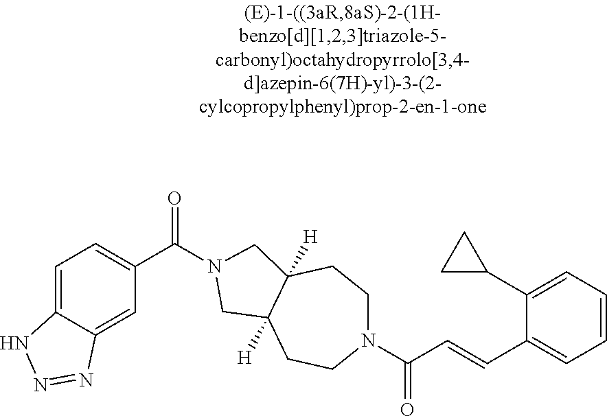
C1=C2C(=CC(C(=O)N3CC4([H])CCN(C(C=CC5=CC=CC=C5C5CC5)=O)CCC4([H])C3)=C1)N=NN2
